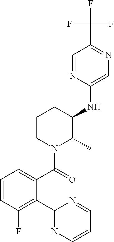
C1CN(C(=O)C2=CC=CC(F)=C2C2=NC=CC=N2)C(C)C(NC2=CN=C(C(F)(F)F)C=N2)C1
